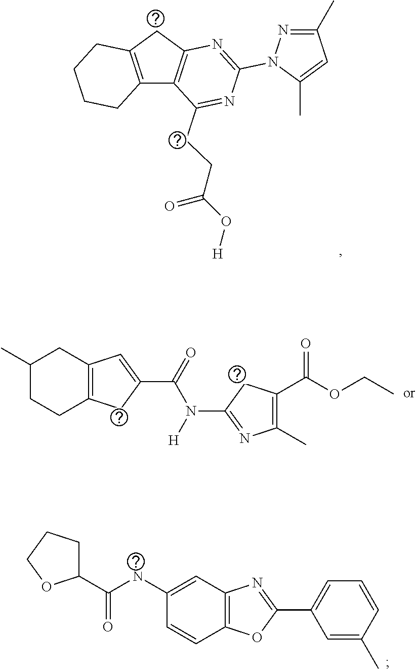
C1(C)CCC2=C(C1)C=C(C(=O)N(C1=NC(C)=C(C(OCC)=O)C1)[H])C2.C12=C(CC3=C1C(CCC(O[H])=O)=NC(N1N=C(C)C=C1C)=N3)CCCC2.C1(NC(C2CCCO2)=O)=CC2=C(C=C1)OC(C1=CC=CC(C)=C1)=N2
